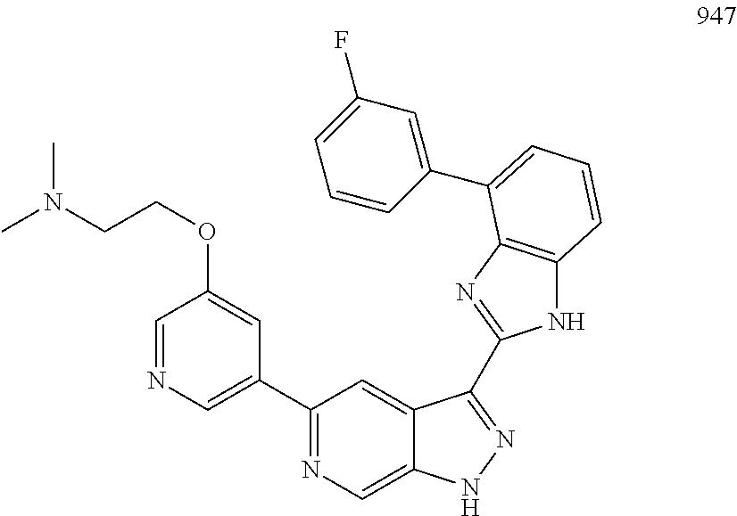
C1=NC=C(C2=NC=C3C(=C2)C(C2=NC4=C(N2)C=CC=C4C2=CC(F)=CC=C2)=NN3)C=C1OCCN(C)C
